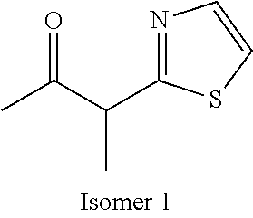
CC(C(C1=NC=CS1)C)=O
